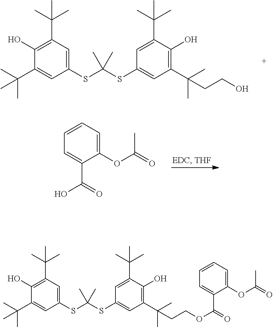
C1(SC(SC2=CC(C(C)(C)C)=C(O)C(C(C)(C)C)=C2)(C)C)=CC(C(C)(C)CCO)=C(O)C(C(C)(C)C)=C1.C1(OC(C)=O)=CC=CC=C1C(O)=O.C1(SC(SC2=CC(C(C)(C)C)=C(O)C(C(C)(C)C)=C2)(C)C)=CC(C(C)(C)CCOC(=O)C2=CC=CC=C2OC(C)=O)=C(O)C(C(C)(C)C)=C1
